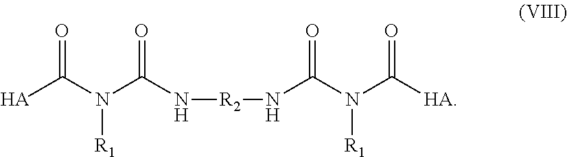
O=C(N(C(N[R2]NC(N(C([HA])=O)[R1])=O)=O)[R1])[HA]
